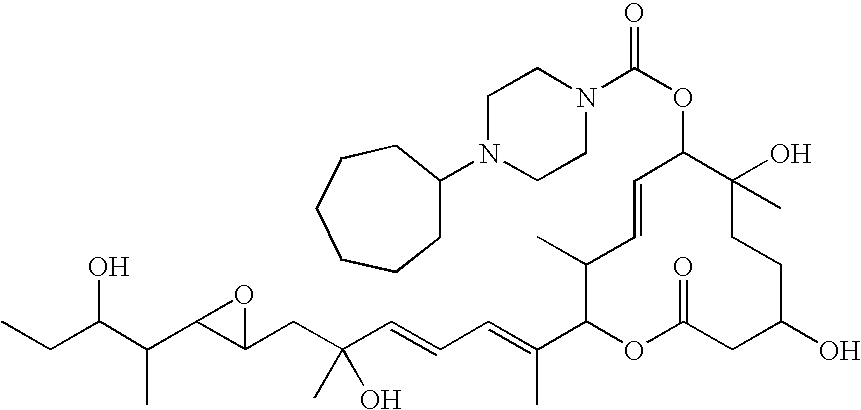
CCC(C(C1C(CC(C=CC=C(C2OC(=O)CC(O)CCC(O)(C)C(OC(N3CCN(C4CCCCCC4)CC3)=O)C=CC2C)C)(O)C)O1)C)O
